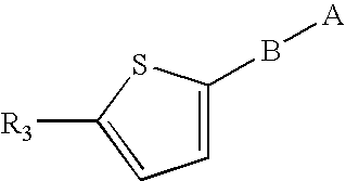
C1=C(B[A])SC([R3])=C1
